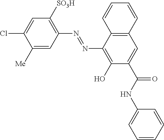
C12=C(C(N=NC3=C([SO3H])C=C(Cl)C([Me])=C3)=C(O)C(C(NC3=CC=CC=C3)=O)=C1)C=CC=C2
